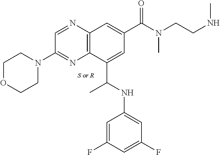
C12=C(N=CC(N3CCOCC3)=N1)C=C(C(N(CCNC)C)=O)C=C2C(NC1=CC(F)=CC(F)=C1)C
